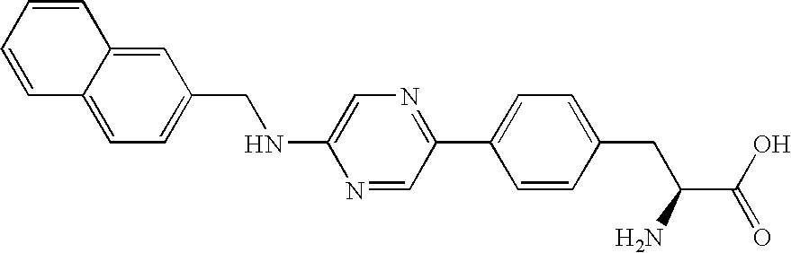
C12=CC=C(CNC3=CN=C(C4=CC=C(CC(C(O)=O)N)C=C4)C=N3)C=C1C=CC=C2
